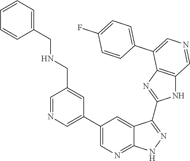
C1=NC=C(C2=CN=C3C(=C2)C(C2=NC4=C(N2)C=NC=C4C2=CC=C(F)C=C2)=NN3)C=C1CNCC1=CC=CC=C1
